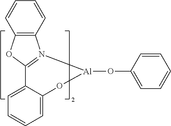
C12=C(OC3=N1[Al](OC1=CC=CC=C1)OC1=CC=CC=C31)C=CC=C2
